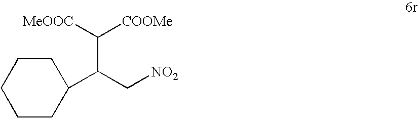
C(C[NO2])(C([MeOOC])[COOMe])C1CCCCC1
